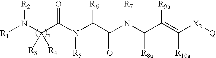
[R1]N(C(C(N(C(C(N(C(C(=C([X2][Q])[R10a])[R9a])[R8a])[R7])=O)[R6])[R5])=O)([R4])[R3])[R2]
